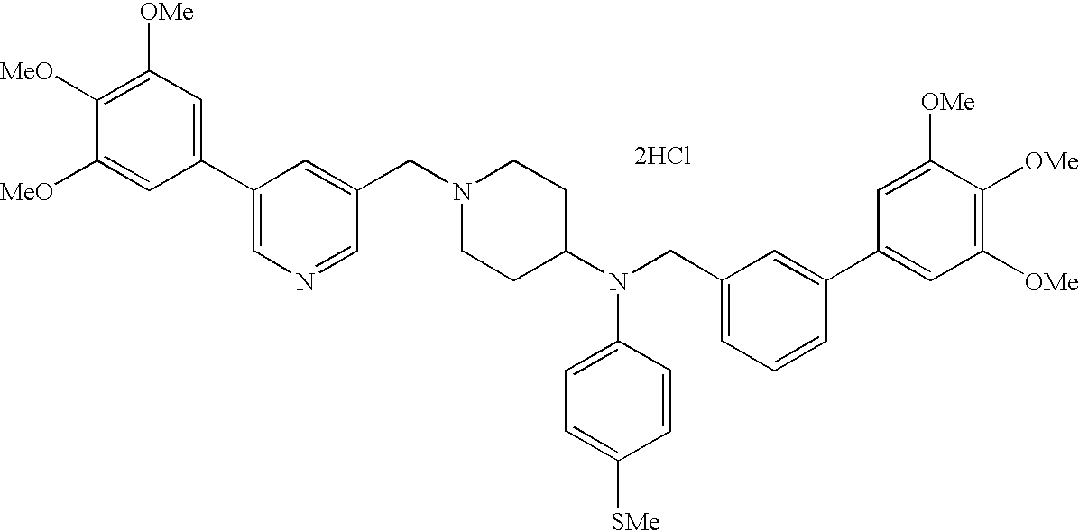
[2HCl].C1([OMe])=C([MeO])C([MeO])=CC(C2=CN=CC(CN3CCC(N(CC4=CC=CC(C5=CC([OMe])=C([OMe])C([OMe])=C5)=C4)C4=CC=C([SMe])C=C4)CC3)=C2)=C1
